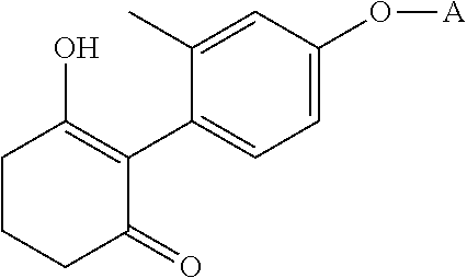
C1CCC(=O)C(C2=CC=C(O[A])C=C2C)=C1O
